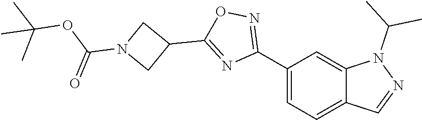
C12=CC=C(C3=NOC(C4CN(C(=O)OC(C)(C)C)C4)=N3)C=C1N(C(C)C)N=C2
